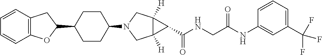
C1(C2CCC(N3CC4([H])C([H])(C3)C4C(NCC(NC3=CC(C(F)(F)F)=CC=C3)=O)=O)CC2)CC2=C(O1)C=CC=C2
